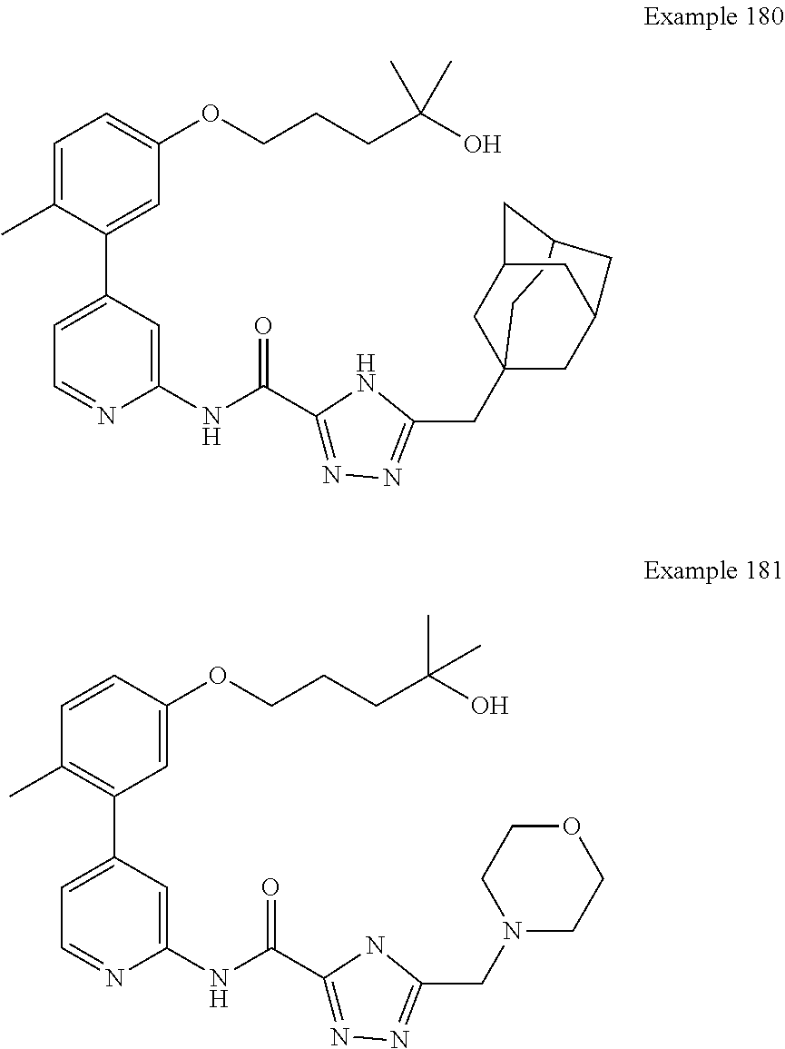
C1C2CC3CC(CC(CC4=NN=C(C(NC5=CC(C6=CC(OCCCC(O)(C)C)=CC=C6C)=CC=N5)=O)N4)(C1)C3)C2.C1(C2=CC=NC(NC(C3=NN=C(CN4CCOCC4)N3)=O)=C2)=C(C)C=CC(OCCCC(C)(C)O)=C1
